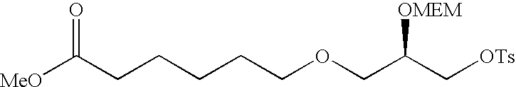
[MeO]C(CCCCCOCC(C[OTs])[OMEM])=O
